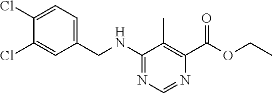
C1(Cl)=CC(CNC2=NC=NC(C(OCC)=O)=C2C)=CC=C1Cl
